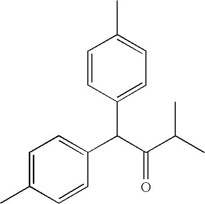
C1=CC(C(C(C(C)C)=O)C2=CC=C(C)C=C2)=CC=C1C
